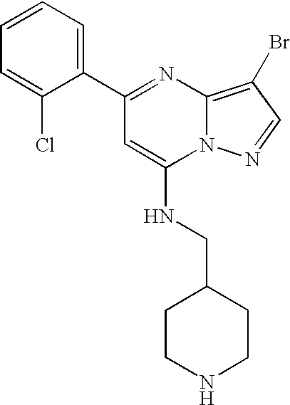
C12=C(Br)C=NN1C(NCC1CCNCC1)=CC(C1=CC=CC=C1Cl)=N2
